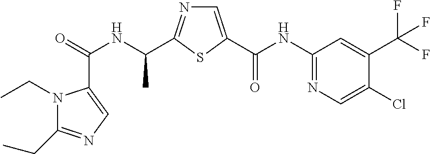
C(=O)(NC(C)C1=NC=C(C(NC2=NC=C(Cl)C(C(F)(F)F)=C2)=O)S1)C1=CN=C(CC)N1CC
